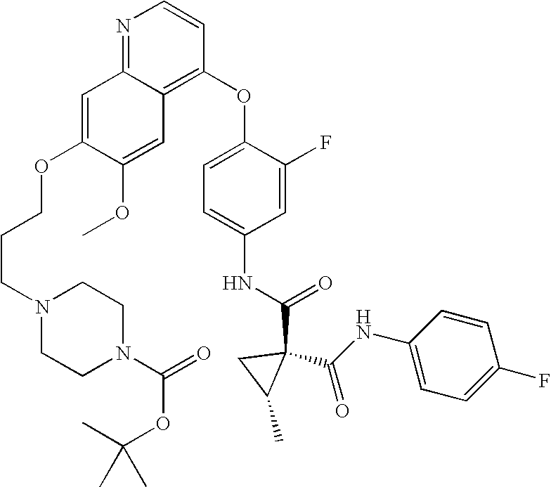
N1=C2C(=C(OC3=CC=C(NC(=O)C4(C(=O)NC5=CC=C(F)C=C5)CC4C)C=C3F)C=C1)C=C(OC)C(OCCCN1CCN(C(=O)OC(C)(C)C)CC1)=C2
